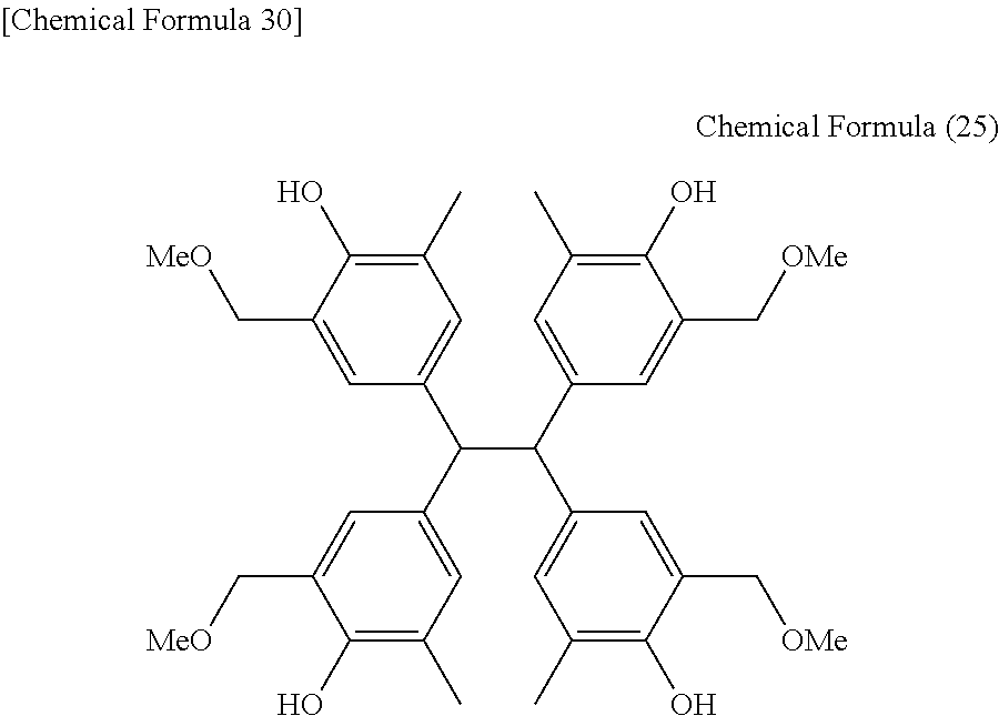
C1(C)=C(O)C(C[MeO])=CC(C(C(C2=CC(C)=C(O)C(C[OMe])=C2)C2=CC(C)=C(O)C(C[OMe])=C2)C2=CC(C)=C(O)C(C[MeO])=C2)=C1
